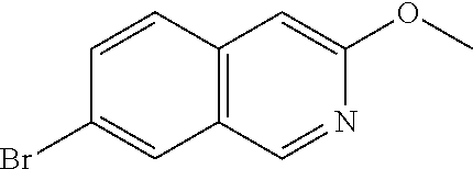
C1=CC2=C(C=C1Br)C=NC(OC)=C2
